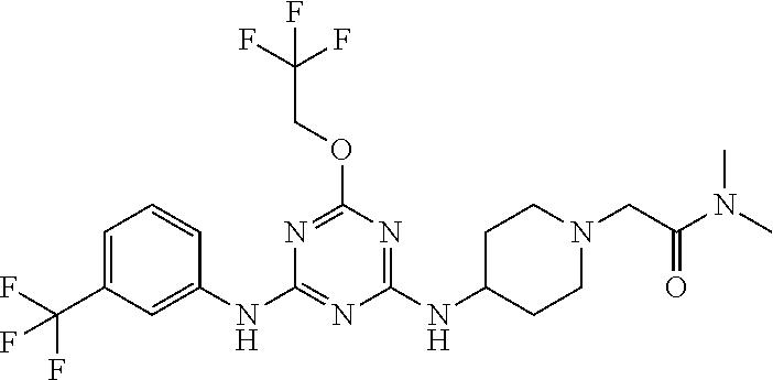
N1=C(NC2CCN(CC(N(C)C)=O)CC2)N=C(NC2=CC(C(F)(F)F)=CC=C2)N=C1OCC(F)(F)F
